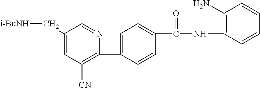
C1(C[i-BuNH])=CC([CN])=C(C2=CC=C(C(NC3=C(N)C=CC=C3)=O)C=C2)N=C1
